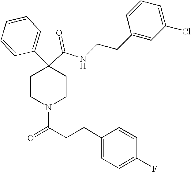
N(C(C1(C2=CC=CC=C2)CCN(C(=O)CCC2=CC=C(F)C=C2)CC1)=O)CCC1=CC(Cl)=CC=C1
